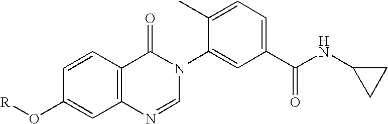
C12=C(C=CC(O[R])=C1)C(=O)N(C1=CC(C(NC3CC3)=O)=CC=C1C)C=N2
